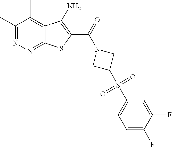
C1(C)=NN=C2C(=C1C)C(N)=C(C(=O)N1CC(S(C3=CC=C(F)C(F)=C3)(=O)=O)C1)S2
